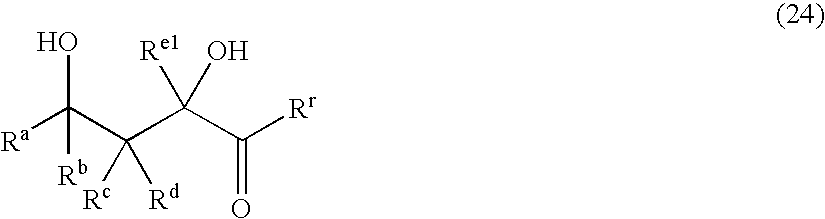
[Ra]C(C(C(C([Rr])=O)([Re1])O)([Rc])[Rd])(O)[Rb]
